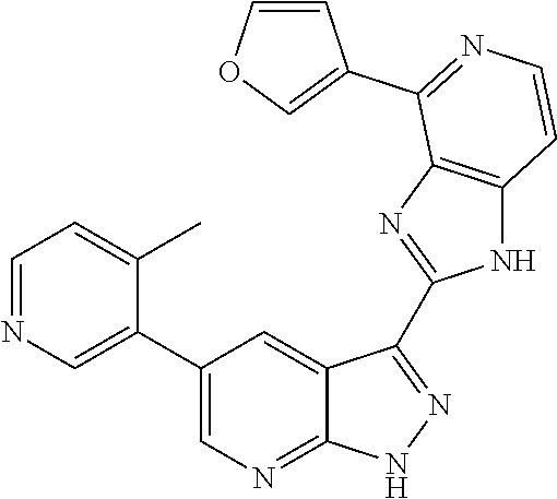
C1=NC=C(C2=CN=C3C(=C2)C(C2=NC4=C(N2)C=CN=C4C2=COC=C2)=NN3)C(C)=C1
